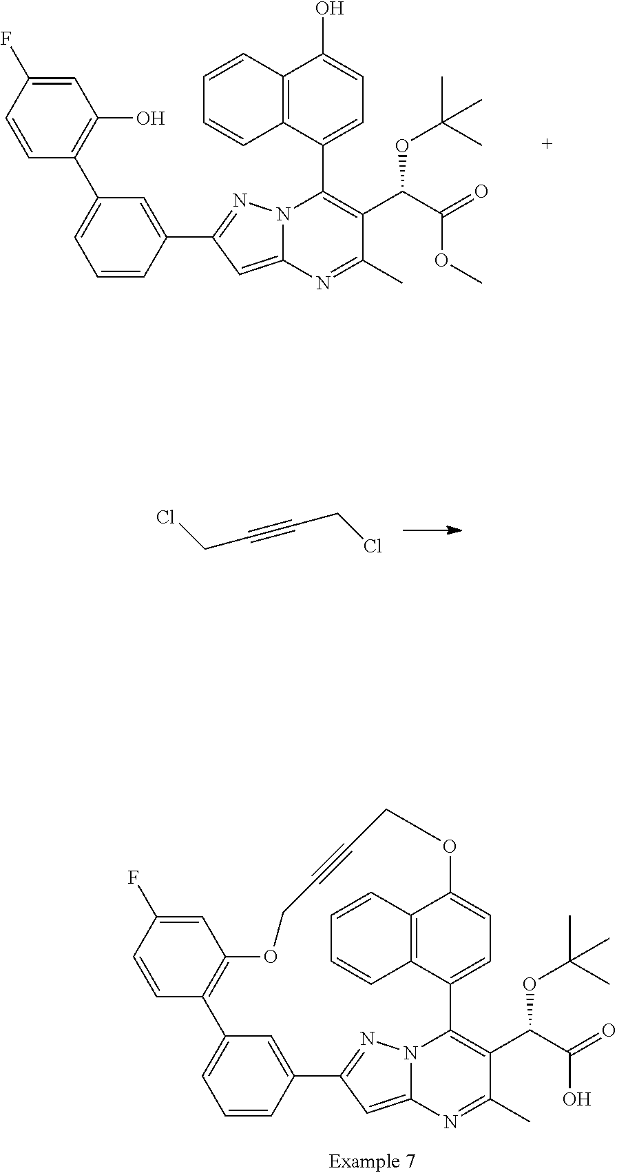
C1=CC(F)=CC(O)=C1C1=CC=CC(C2=NN3C(=C2)N=C(C)C(C(C(=O)OC)OC(C)(C)C)=C3C2=CC=C(O)C3=C2C=CC=C3)=C1.C(C#CCCl)Cl.C1=CC(F)=CC2=C1C1=CC=CC(=C1)C1=NN3C(=C1)N=C(C)C(C(C(=O)O)OC(C)(C)C)=C3C1=CC=C(C3=C1C=CC=C3)OCC#CCO2
